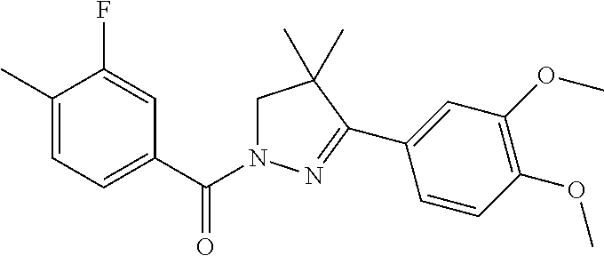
C1(C)=CC=C(C(N2CC(C)(C)C(C3=CC(OC)=C(OC)C=C3)=N2)=O)C=C1F
